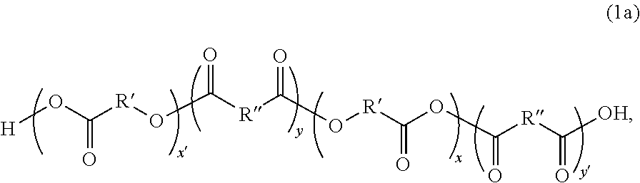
[R](OC([R]C(O[R]C(OC([R]C([OH])=O)=O)=O)=O)=O)C(O[H])=O
